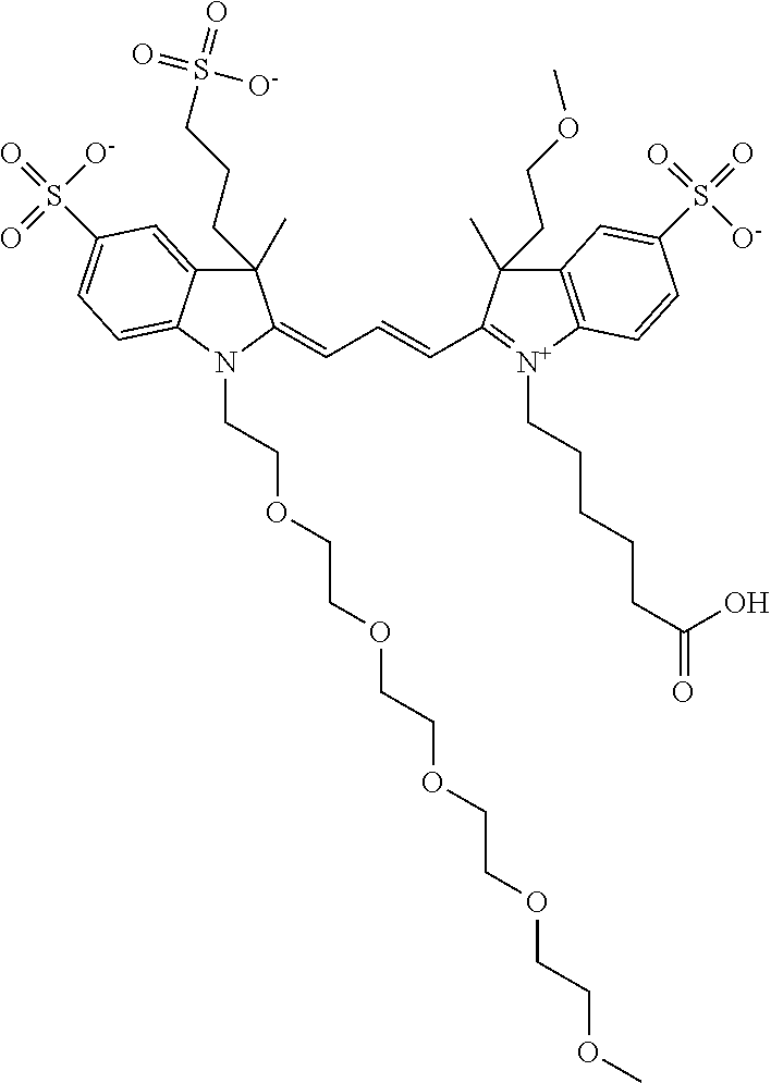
C1(C)(CCCS(=O)(=O)[O-])C2=CC(S(=O)([O-])=O)=CC=C2N(CCOCCOCCOCCOCCOC)C1=CC=CC1=[N+](CCCCCC(=O)O)C2=C(C1(C)CCOC)C=C(S(=O)([O-])=O)C=C2
